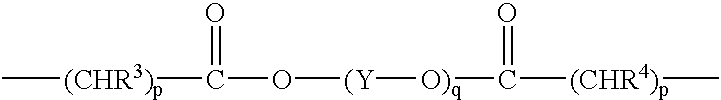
C[(CHR3)p]C(O[(Y][O)q]C([(CHR4)p]C)=O)=O
